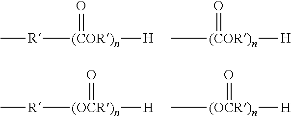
C[R][(COR)n]([H])=O.C[(COR)n]([H])=O.C[R][(OCR)n]([H])=O.C[(OCR)n]([H])=O
